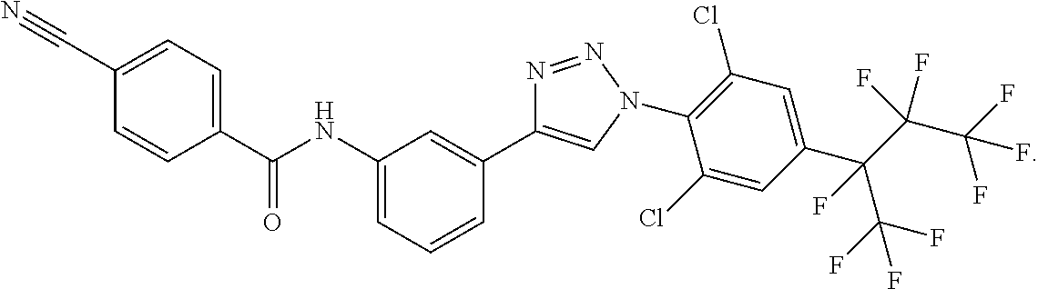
C1(C(NC2=CC=CC(C3=CN(C4=C(Cl)C=C(C(C(F)(F)F)(C(C(F)(F)F)(F)F)F)C=C4Cl)N=N3)=C2)=O)=CC=C(C#N)C=C1
